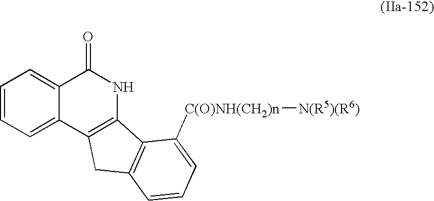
C1=CC=C2C(=C1)C(=O)NC1=C2CC2=C1C([C(O)NH(CH2)n][N(R5)(R6)])=CC=C2
